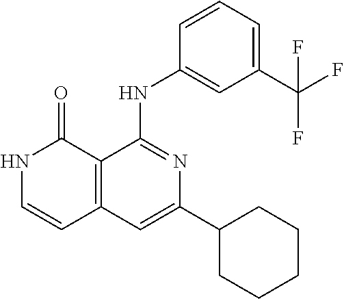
C12=C(C=C(C3CCCCC3)N=C1NC1=CC(C(F)(F)F)=CC=C1)C=CNC2=O
